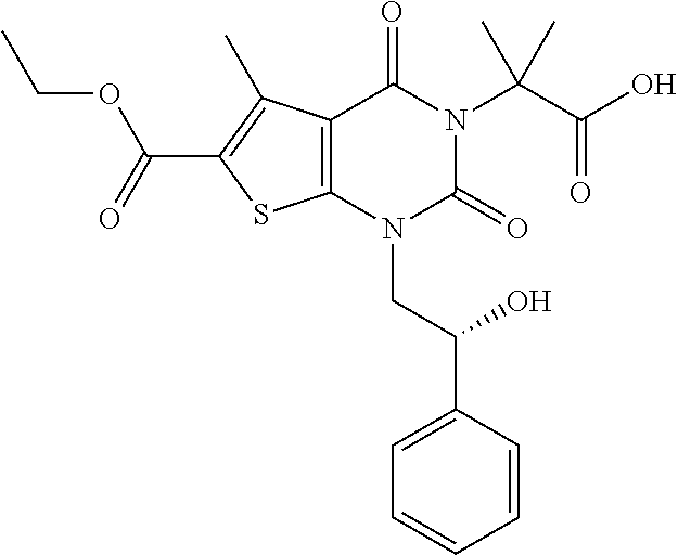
C12=C(N(CC(C3=CC=CC=C3)O)C(=O)N(C(C(O)=O)(C)C)C1=O)SC(C(=O)OCC)=C2C
